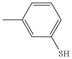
C1=C(C)C=CC=C1S
